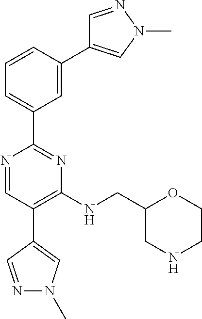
N1=CC(C2=CN(C)N=C2)=C(NCC2CNCCO2)N=C1C1=CC=CC(C2=CN(C)N=C2)=C1
